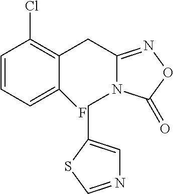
C1=CC=C(F)C(CC2=NOC(=O)N2CC2=CN=CS2)=C1Cl
